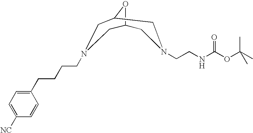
C1=CC(CCCCN2CC3OC(C2)CN(CCNC(OC(C)(C)C)=O)C3)=CC=C1[NC]
